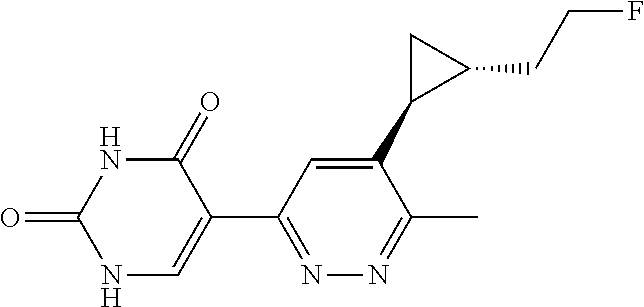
C1(=O)NC(=O)NC=C1C1=NN=C(C)C(C2C(CCF)C2)=C1
